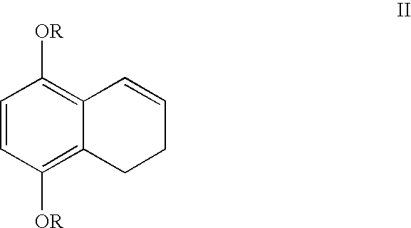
C1=CC([OR])=C2C(=C1[OR])C=CCC2
